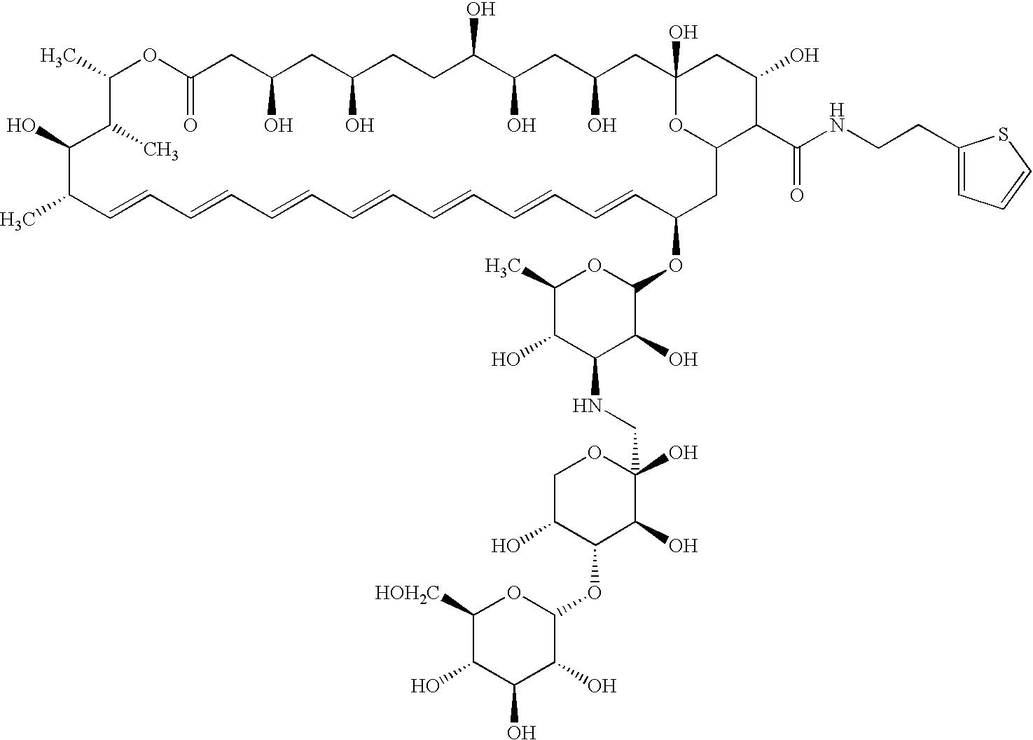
CC1C=CC=CC=CC=CC=CC=CC=CC(OC2OC(C)C(O)C(NCC3(O)OCC(O)C(OC4OC([HOH2C])C(O)C(O)C4O)C3O)C2O)CC2OC(O)(CC(O)CC(O)C(O)CCC(O)CC(O)CC(=O)OC(C)C(C)C1O)CC(O)C2C(NCCC1=CC=CS1)=O
